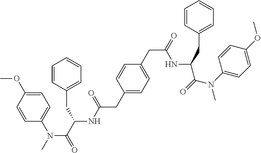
C1=CC(OC)=CC=C1N(C)C(C(CC1=CC=CC=C1)NC(CC1=CC=C(CC(=O)NC(CC2=CC=CC=C2)C(=O)N(C2=CC=C(OC)C=C2)C)C=C1)=O)=O
